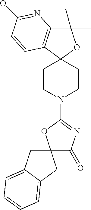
C1(C)(C)C2=C(C3(O1)CCN(C1=NC(=O)C4(O1)CC1=CC=CC=C1C4)CC3)C=CC(O)=N2
